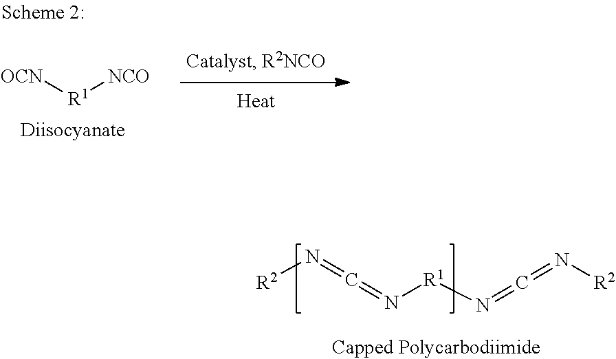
[OCN][R1][NCO].[R2]N=C=N[R1]N=C=N[R2]
